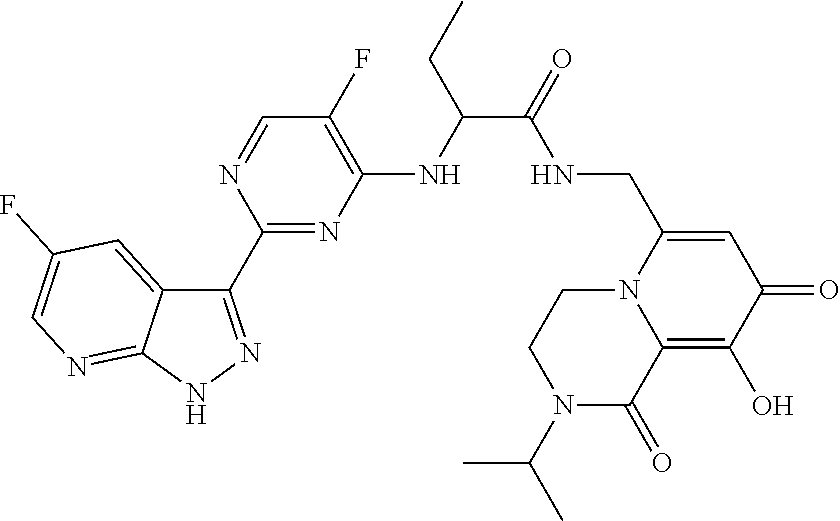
N1=CC(F)=C(NC(C(NCC2=CC(=O)C(O)=C3N2CCN(C(C)C)C3=O)=O)CC)N=C1C1=NNC2=NC=C(F)C=C12
